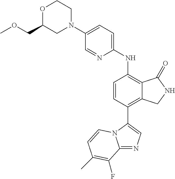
C1(N2CCOC(COC)C2)=CC=C(NC2=C3C(=C(C4=CN=C5N4C=CC(C)=C5F)C=C2)CNC3=O)N=C1
